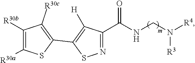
N1=C(C(NCN([R4])[R3])=O)C([H])=C(C2=C([R30c])C([R30b])=C([R30a])S2)S1
